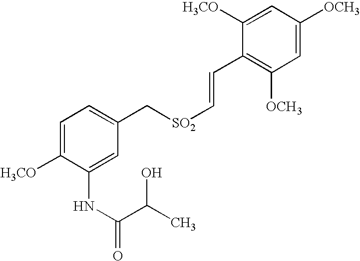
C1=C([H3CO])C(NC(=O)C(C)O)=CC(C[SO2]C=CC2=C([OCH3])C=C([OCH3])C=C2[H3CO])=C1
